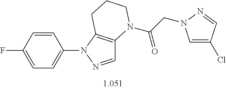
C1=CC(F)=CC=C1N1N=CC2=C1CCCN2C(CN1C=C(Cl)C=N1)=O
